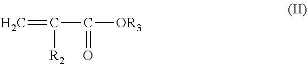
C=C([R2])C(=O)[OR3]
